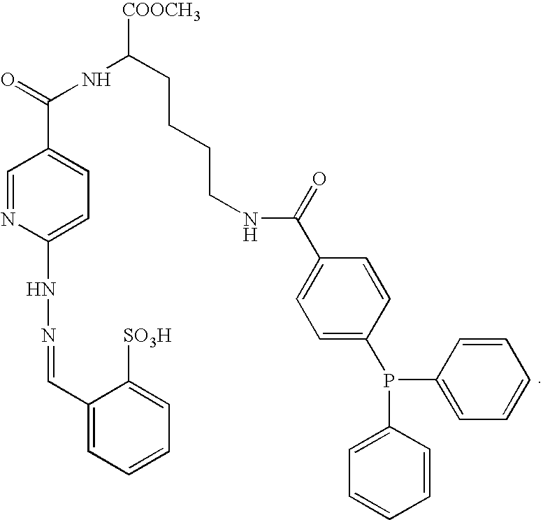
C1(C=NNC2=CC=C(C(=O)NC(CCCCNC(=O)C3=CC=C(P(C4=CC=CC=C4)C4=CC=CC=C4)C=C3)[COOCH3])C=N2)=CC=CC=C1[SO3H]
